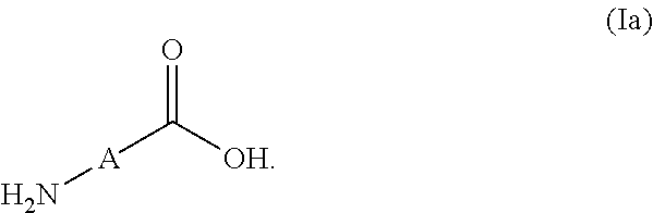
O=C([OH])[A]N
